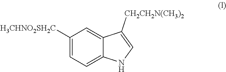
C1([H3CHNO2SH2C])=CC=C2C(=C1)C([CH2CH2N(CH3)2])=CN2
